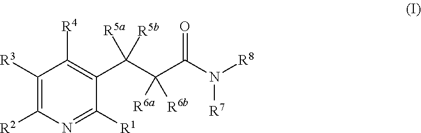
C1([R3])=C([R2])N=C([R1])C(C(C(C(N([R8])[R7])=O)([R6a])[R6b])([R5a])[R5b])=C1[R4]
